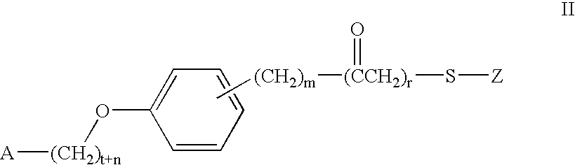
C[(CH2)m][(CCH2)r](S[Z])=O.C1=C(O[(CH2)t+n][A])C=CC=C1
